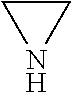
N1CC1
